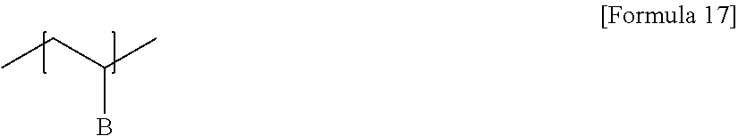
C(C)(CC)B
